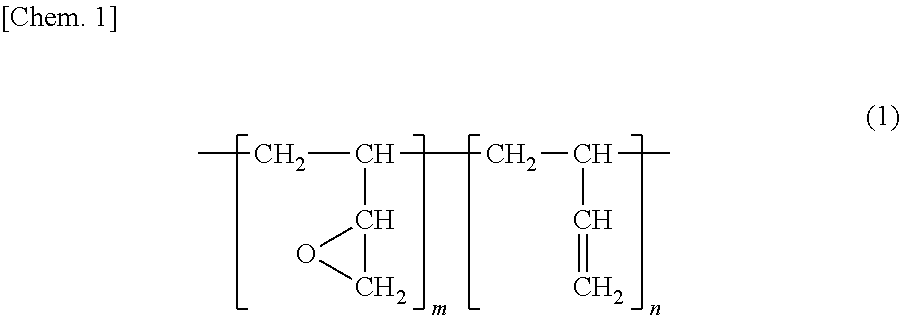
C(C(C1CO1)CC(C)C=C)C
